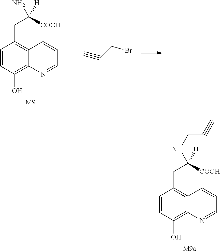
C1=CC(O)=C2C(=C1CC([COOH])(N)[H])C=CC=N2.[M9].C#CCBr.C1=CC(O)=C2C(=C1CC([COOH])(NCC#C)[H])C=CC=N2.[M9a]
